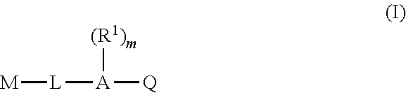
[M][L][A]([(R1)m])[Q]
